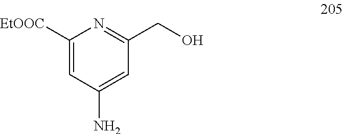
C1([EtOOC])=CC(N)=CC(CO)=N1
